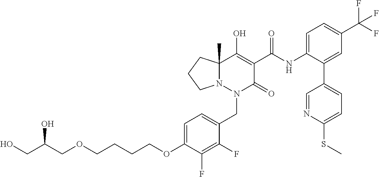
C1(NC(=O)C2=C(O)C3(C)N(N(CC4=CC=C(OCCCCOCC(CO)O)C(F)=C4F)C2=O)CCC3)=CC=C(C(F)(F)F)C=C1C1=CC=C(SC)N=C1
